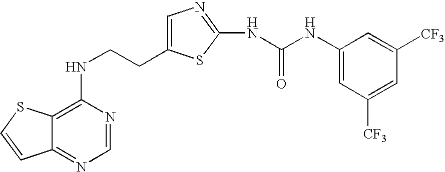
C(CNC1=C2C(=NC=N1)C=CS2)C1=CN=C(NC(=O)NC2=CC([CF3])=CC([CF3])=C2)S1
